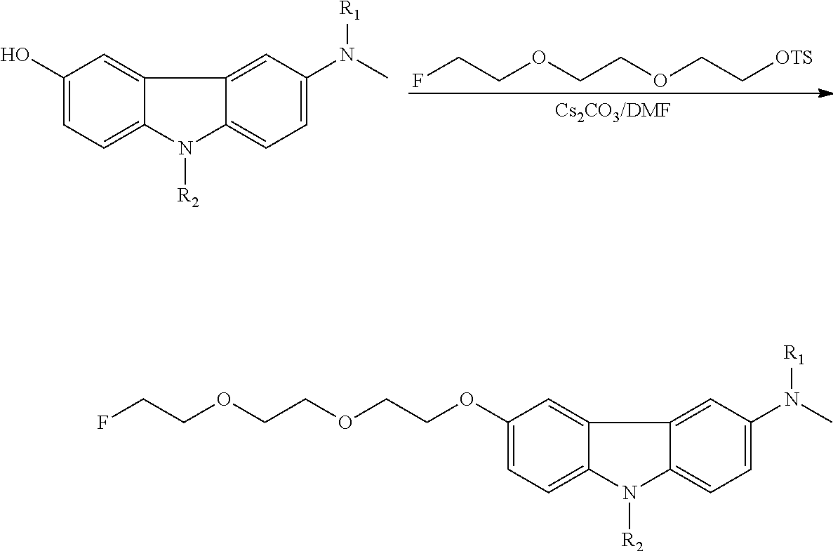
FCCOCCOCC[OTS].C1(O)=CC=C2C(=C1)C1=CC(N(C)[R1])=CC=C1N2[R2].FCCOCCOCCOC1=CC=C2C(=C1)C1=CC(N(C)[R1])=CC=C1N2[R2]
